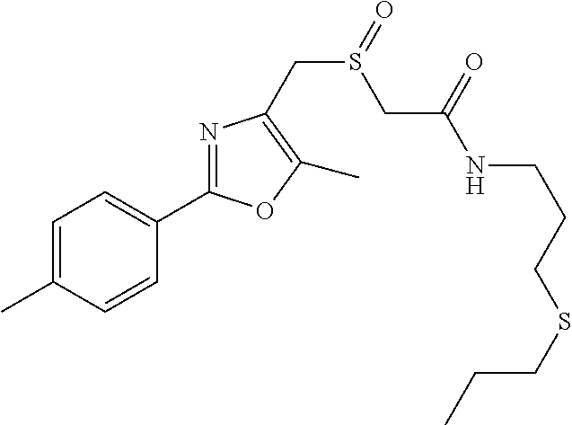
C1=C(C)C=CC(C2=NC(CS(=O)CC(=O)NCCCSCCC)=C(C)O2)=C1
